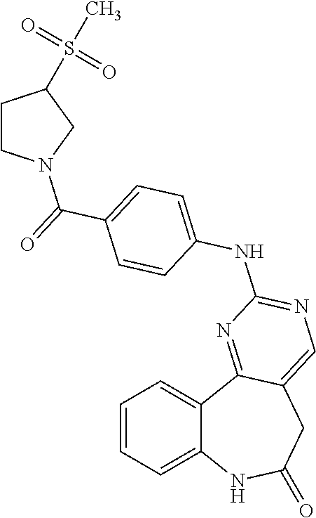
C1=CC=C2C(=C1)C1=NC(NC3=CC=C(C(=O)N4CCC(S(C)(=O)=O)C4)C=C3)=NC=C1CC(=O)N2
